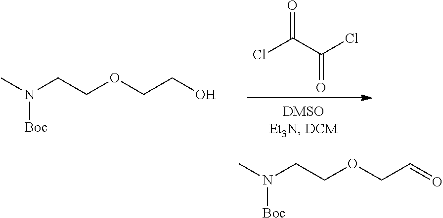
CN(CCOCCO)[Boc].ClC(C(Cl)=O)=O.CN(CCOCC=O)[Boc]
